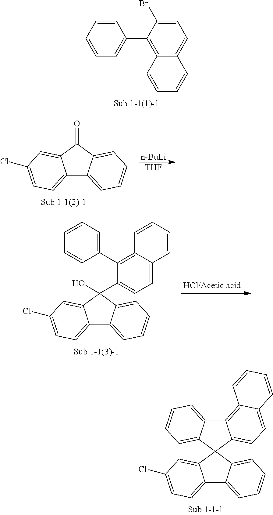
C1=CC=CC=C1C1=C2C(=CC=C1Br)C=CC=C2.C12=CC=C(Cl)C=C1C(=O)C1=CC=CC=C21.[n-BuLi].[THF].C12=CC=C(Cl)C=C1C(O)(C1=CC=C3C(=C1C1=CC=CC=C1)C=CC=C3)C1=CC=CC=C21.C12=CC=C(Cl)C=C1C1(C3=CC=CC=C23)C2=CC=C3C(=C2C2=CC=CC=C21)C=CC=C3
